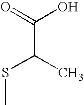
C(C(SC)C)(=O)O
